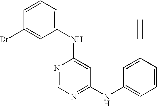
C1=CC(Br)=CC(NC2=CC(NC3=CC=CC(C#C)=C3)=NC=N2)=C1
